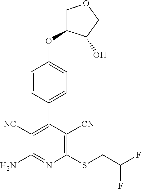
C1=CC(C2=C([NC])C(N)=NC(SCC(F)F)=C2[CN])=CC=C1OC1COCC1O
